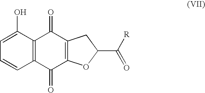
C12=C(C(O)=CC=C1)C(=O)C1=C(C2=O)OC(C([R])=O)C1
